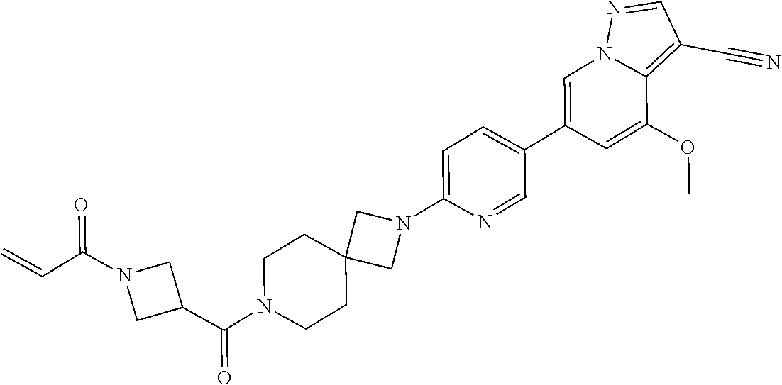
C1=C(C2=CC=C(N3CC4(CCN(C(=O)C5CN(C(C=C)=O)C5)CC4)C3)N=C2)C=C(OC)C2=C(C#N)C=NN12
